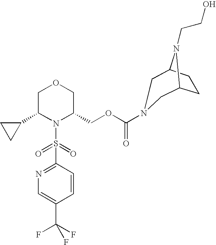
C1(C2N(S(=O)(=O)C3=NC=C(C(F)(F)F)C=C3)C(COC(=O)N3CC4CCC(N4CCO)C3)COC2)CC1
